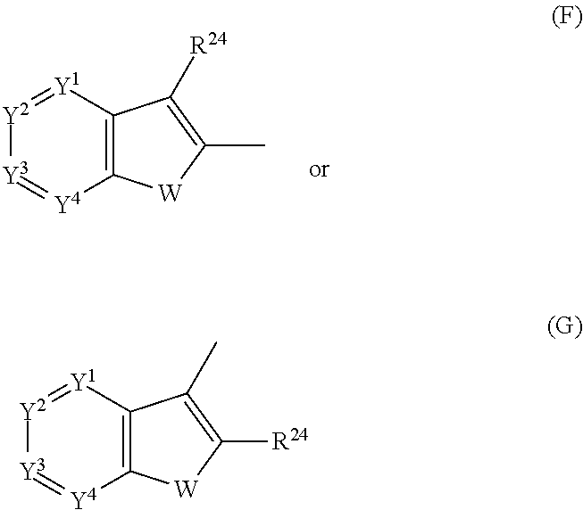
C12=C([Y1]=[Y2][Y3]=[Y4]1)C([R24])=C(C)[W]2.C12=C([Y1]=[Y2][Y3]=[Y4]1)C(C)=C([R24])[W]2
